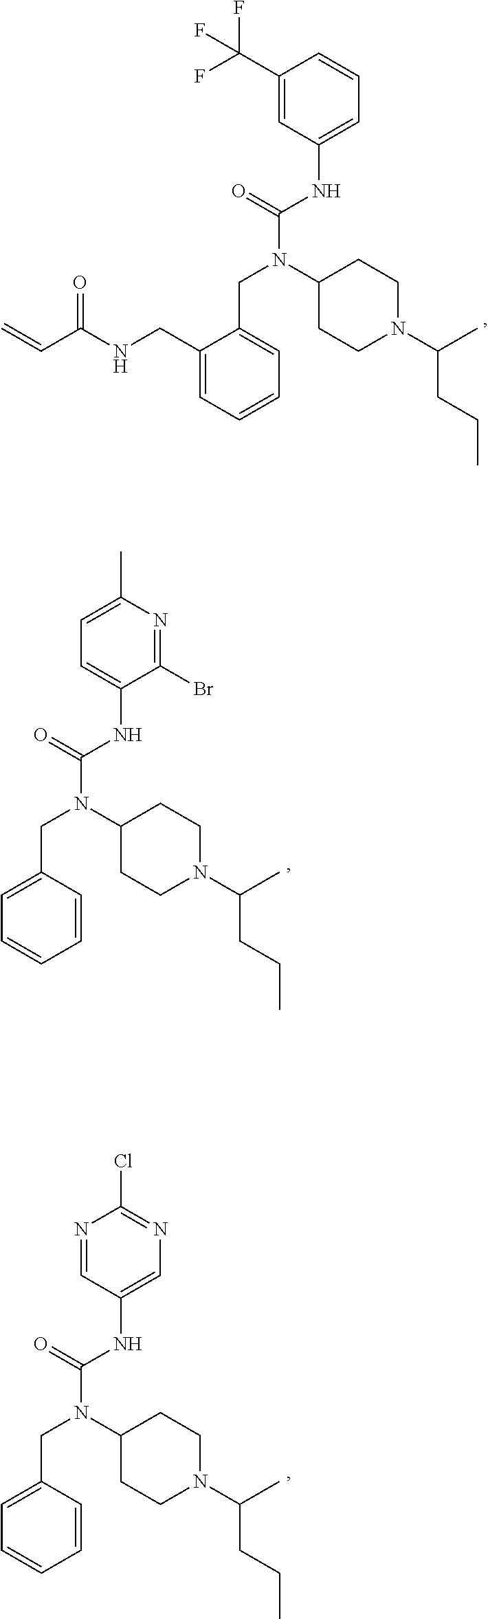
C(N(C(NC1=CC=CC(C(F)(F)F)=C1)=O)C1CCN(C(CCC)C)CC1)C1=CC=CC=C1CNC(C=C)=O.C(N(C(NC1=CC=C(C)N=C1Br)=O)C1CCN(C(CCC)C)CC1)C1=CC=CC=C1.C(N(C(NC1=CN=C(Cl)N=C1)=O)C1CCN(C(CCC)C)CC1)C1=CC=CC=C1
